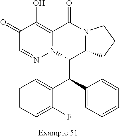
C1(=O)C=NN2C(=C1O)C(=O)N1C(CCC1)C2C(C1=CC=CC=C1)C1=CC=CC=C1F
